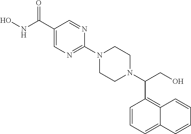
C1=CC=C2C(=C1C(N1CCN(C3=NC=C(C(NO)=O)C=N3)CC1)CO)C=CC=C2
